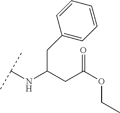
C(C(CC(OCC)=O)NC(C)C)C1=CC=CC=C1
